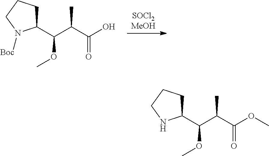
[SOCl2MeOH].C1(C(C(C(O)=O)C)OC)CCCN1[Boc].C1(C(C(C(OC)=O)C)OC)CCCN1
